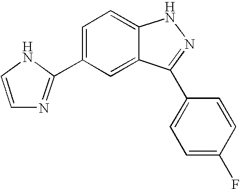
C1(C2=CC=C3C(=C2)C(C2=CC=C(F)C=C2)=NN3)=NC=CN1
